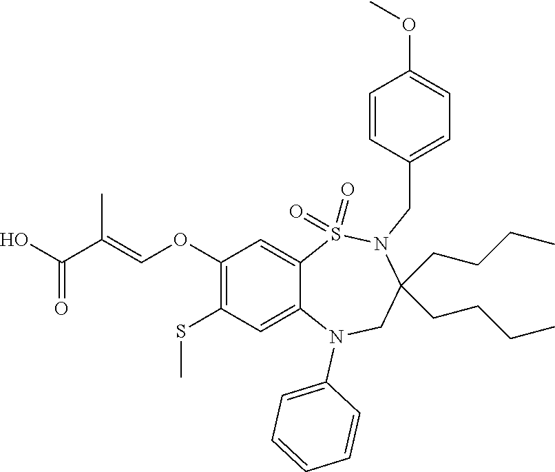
OC(=O)C(=COC1=C(SC)C=C2C(=C1)S(=O)(=O)N(CC1=CC=C(OC)C=C1)C(CCCC)(CCCC)CN2C1=CC=CC=C1)C
